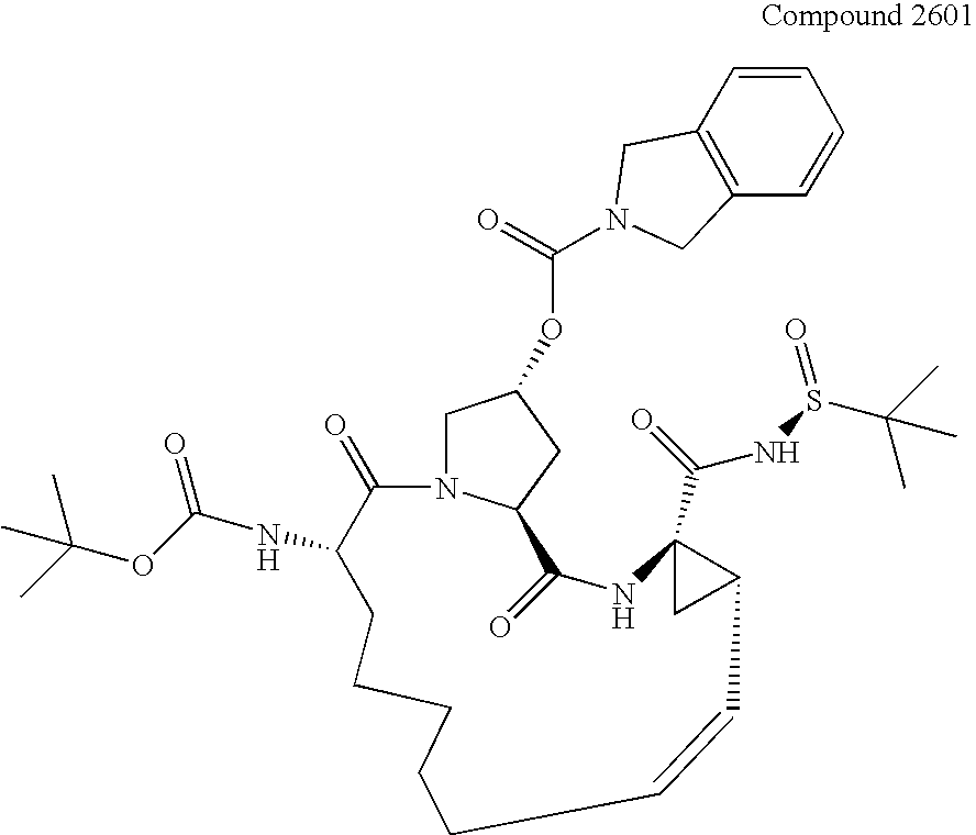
C1N2C(CC1OC(=O)N1CC3=C(C1)C=CC=C3)C(=O)NC1(C(=O)NS(C(C)(C)C)=O)CC1C=CCCCCCC(NC(OC(C)(C)C)=O)C2=O
